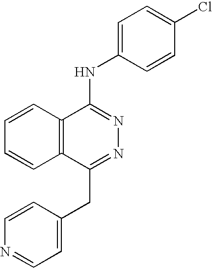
C12=C(C(CC3=CC=NC=C3)=NN=C1NC1=CC=C(Cl)C=C1)C=CC=C2
